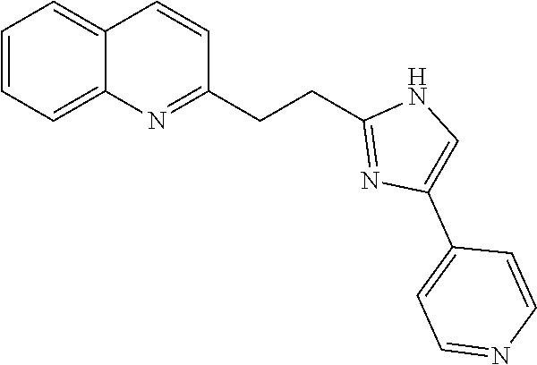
C1=CC=C2C(=C1)C=CC(CCC1=NC(C3=CC=NC=C3)=CN1)=N2
